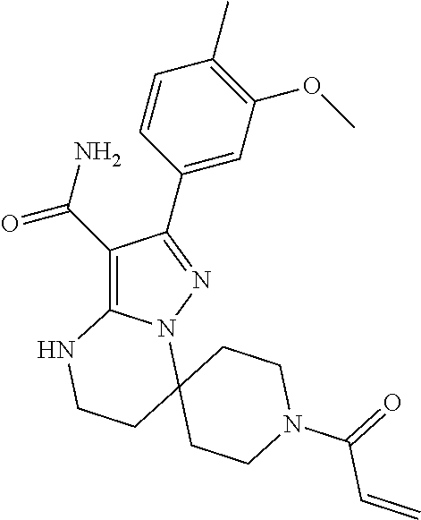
C1(C(N)=O)=C2N(N=C1C1=CC(OC)=C(C)C=C1)C1(CCN2)CCN(C(=O)C=C)CC1
